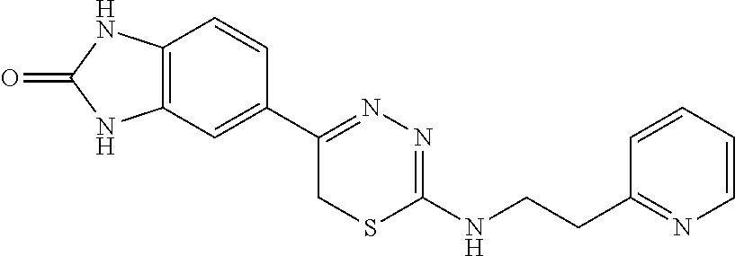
C12=C(C=C(C3=NN=C(NCCC4=NC=CC=C4)SC3)C=C1)NC(=O)N2
